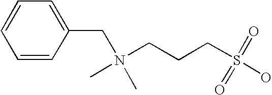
C1=CC(CN(C)(CCCS(=O)(=O)O)C)=CC=C1
